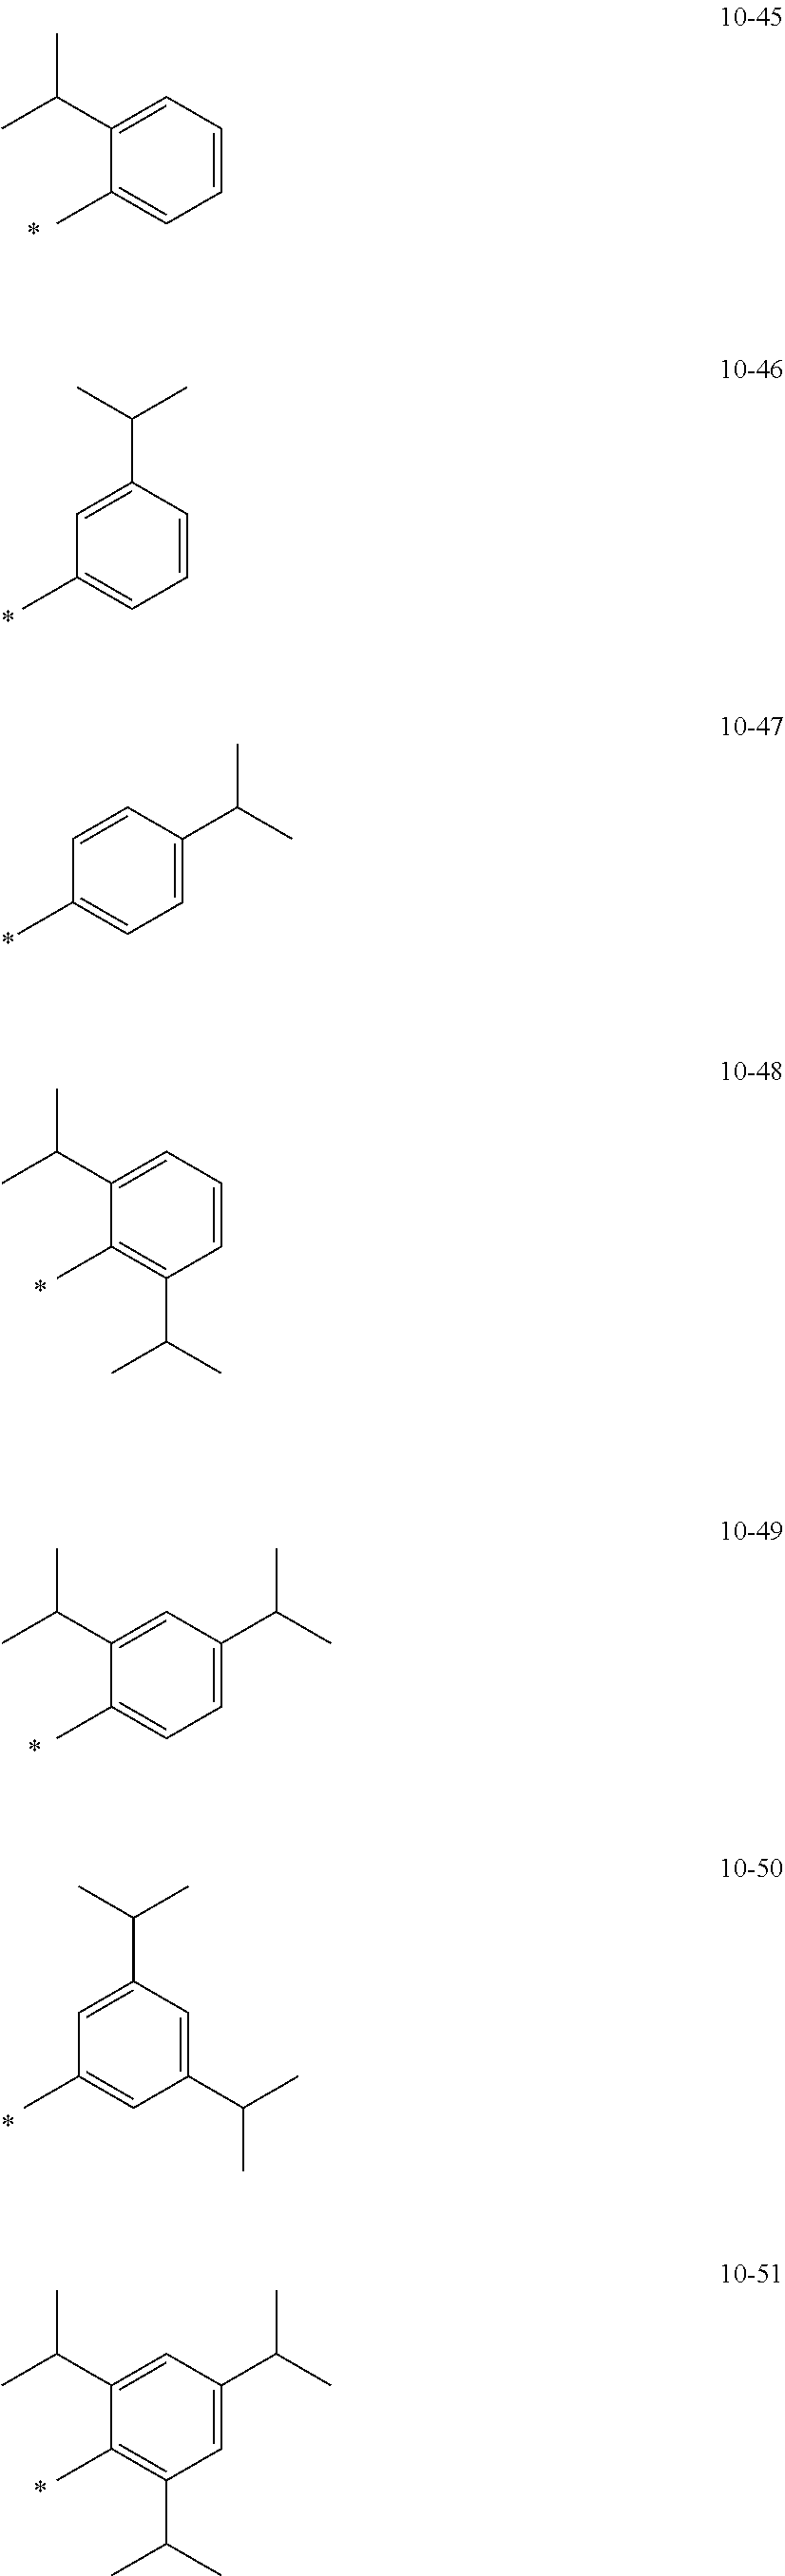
C1=CC=C(C(C)C)C(C)=C1.C1=CC(C(C)C)=CC(C)=C1.C1=C(C(C)C)C=CC(C)=C1.C1=CC=C(C(C)C)C(C)=C1C(C)C.C1=C(C(C)C)C=C(C(C)C)C(C)=C1.C1(C(C)C)=CC(C(C)C)=CC(C)=C1.C1=C(C(C)C)C=C(C(C)C)C(C)=C1C(C)C
